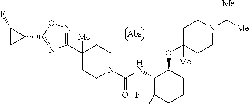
C1(C2([Me])CCN(C(NC3C(F)(F)CCCC3OC3([Me])CCN(C([Me])[Me])CC3)=O)CC2)=NOC(C2CC2F)=N1
